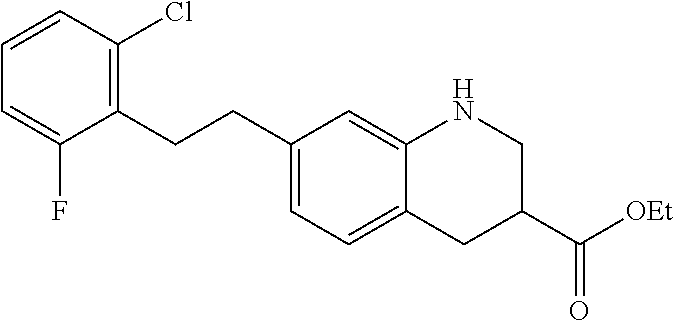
C1(CCC2=C(Cl)C=CC=C2F)=CC=C2C(=C1)NCC(C([OEt])=O)C2
